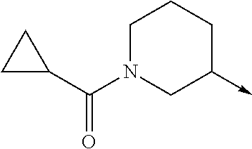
C1N(C(C2CC2)=O)CC(->C)CC1
